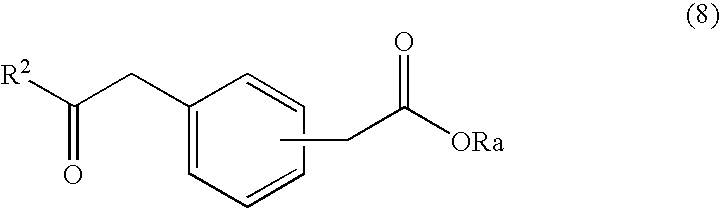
[R2]C(CC1=CC=CC=C1)=O.CCC([ORa])=O
